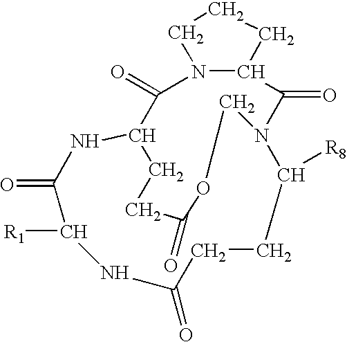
C1(=O)C2NC(=O)C([R1])NC(=O)CCC([R8])N(C(=O)C3N1CCC3)COC(=O)CC2
